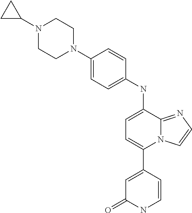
C1(C2=CC(=O)NC=C2)=CC=C(NC2=CC=C(N3CCN(C4CC4)CC3)C=C2)C2=NC=CN12
